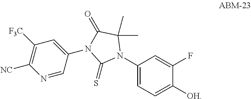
C1(N2C(C)(C)C(=O)N(C3=CC([F3C])=C([NC])N=C3)C2=S)=CC=C([OH])C(F)=C1
